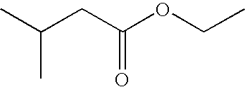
C(CC(OCC)=O)(C)C
